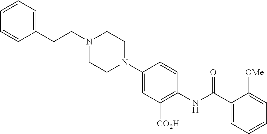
C1CN(CCC2=CC=CC=C2)CCN1C1=CC([CO2H])=C(NC(C2=CC=CC=C2[OMe])=O)C=C1
